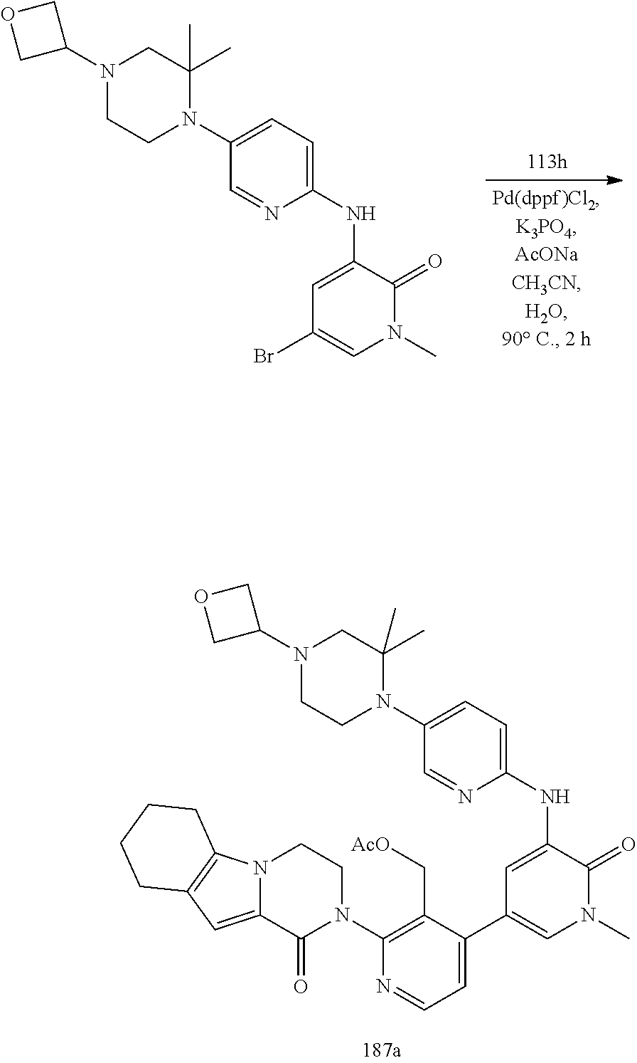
C1(N2C(C)(C)CN(C3COC3)CC2)=CC=C(NC2=CC(Br)=CN(C)C2=O)N=C1.C1=NC(NC2=CC(C3=CC=NC(N4CCN5C(=CC6=C5CCCC6)C4=O)=C3C[AcO])=CN(C)C2=O)=CC=C1N1C(C)(C)CN(C2COC2)CC1
